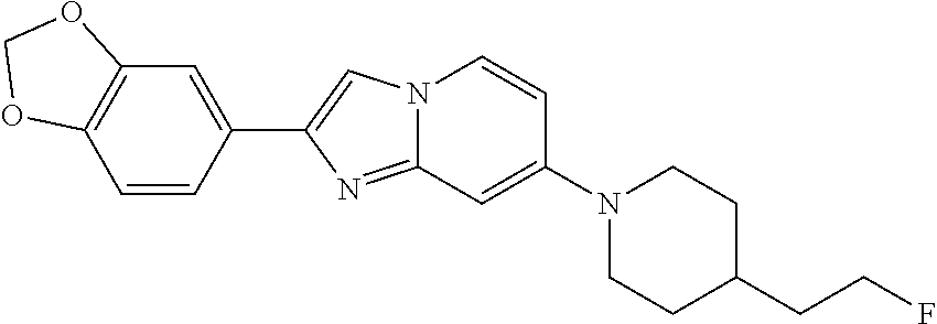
C1(C2=CN3C(=N2)C=C(N2CCC(CCF)CC2)C=C3)=CC2=C(C=C1)OCO2
